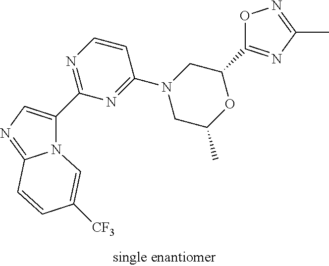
N12C(=NC=C1C1=NC=CC(N3CC(C)OC(C4=NC(C)=NO4)C3)=N1)C=CC([CF3])=C2
